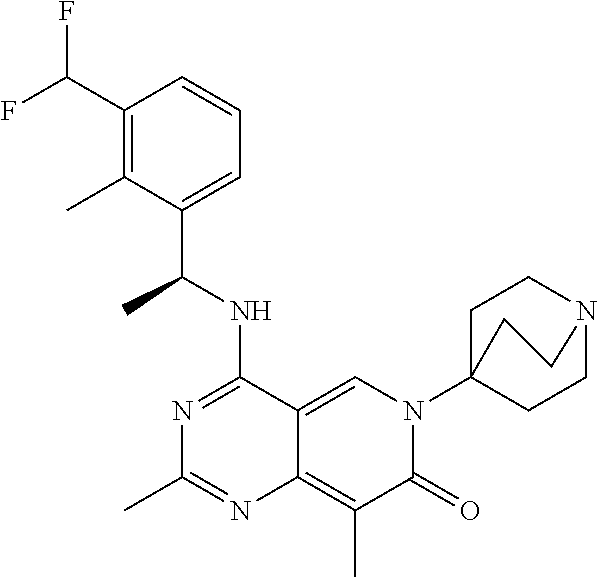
C12=CN(C34CCN(CC3)CC4)C(=O)C(C)=C1N=C(C)N=C2NC(C1=CC=CC(C(F)F)=C1C)C
